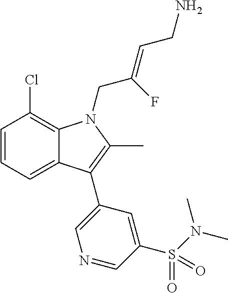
C1=CC=C2C(=C1Cl)N(CC(=CCN)F)C(C)=C2C1=CN=CC(S(N(C)C)(=O)=O)=C1
